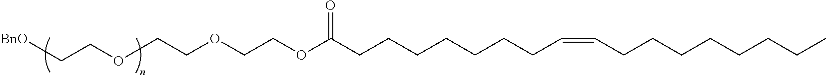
C(CCC(OCCOCCOCC[BnO])=O)CCCCC=CCCCCCCCC
